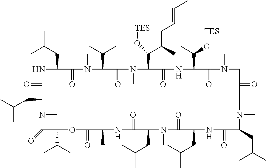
N1C(CC(C)C)C(=O)N(C)C(C(C)C)C(=O)N(C)C(C(C(CC=CC)C)O[TES])C(=O)NC(C(O[TES])C)C(=O)N(C)CC(=O)CN(C)C(CC(C)C)C(=O)NC(CC(C)C)C(=O)N(C)C(CC(C)C)C(=O)NC(C)C(=O)OC(C(C)C)C(=O)N(C)C(CC(C)C)C1=O
